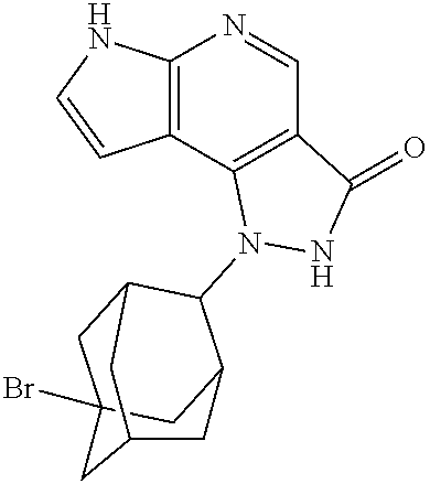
C12=C(C3=C(C=N1)C(=O)NN3C1C3CC4(Br)CC1CC(C4)C3)C=CN2
